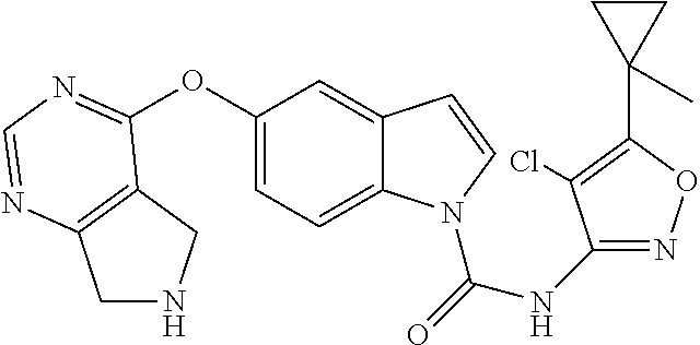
O(C1=CC=C2C(=C1)C=CN2C(=O)NC1=NOC(C2(C)CC2)=C1Cl)C1=NC=NC2=C1CNC2
